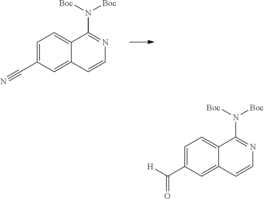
C1=C(C#N)C=C2C(=C1)C(N([Boc])[Boc])=NC=C2.C1=C(C([H])=O)C=C2C(=C1)C(N([Boc])[Boc])=NC=C2
